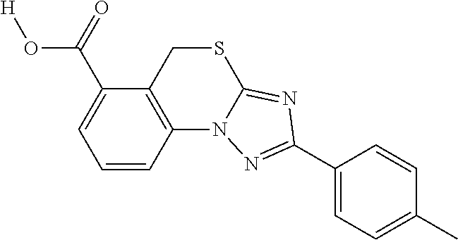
C1=CC2=C(C(C(=O)O[H])=C1)CSC1=NC(C3=CC=C(C)C=C3)=NN21
